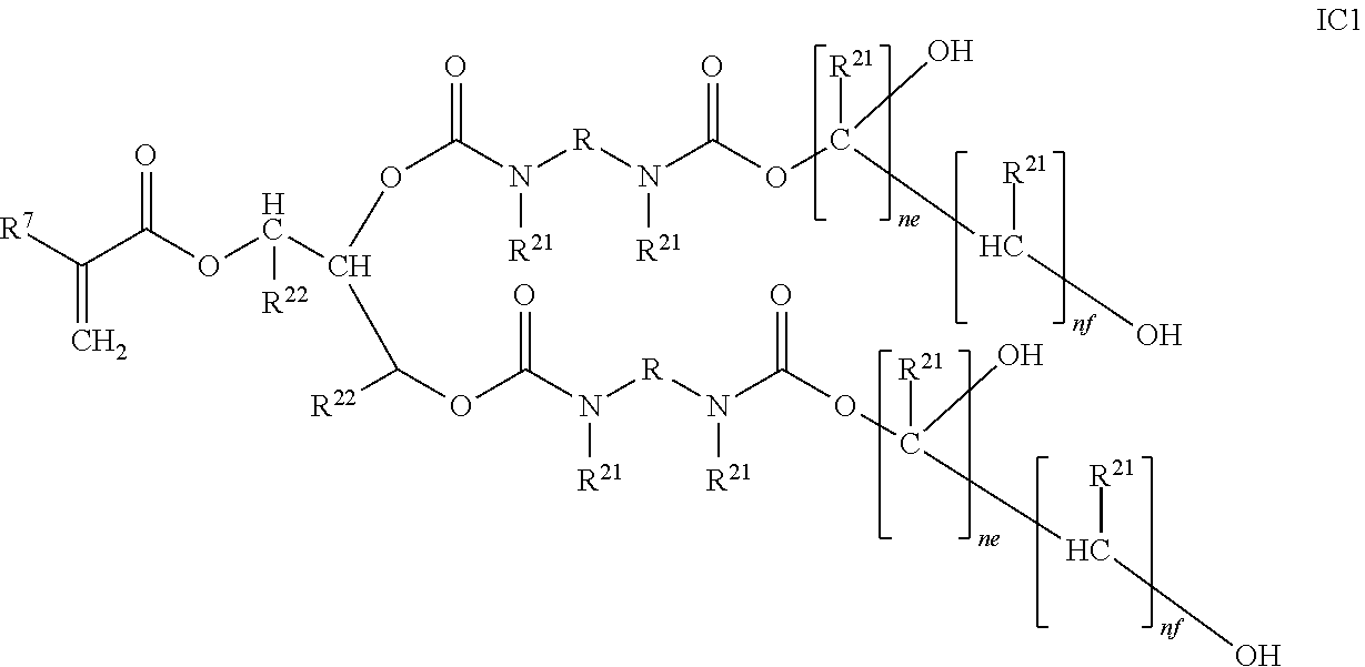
[R7]C(C(OC(C(OC(N([R]N(C(OC(O)([R21])C(O)[R21])=O)[R21])[R21])=O)C(OC(N([R]N(C(OC(O)(C(O)[R21])[R21])=O)[R21])[R21])=O)[R22])[R22])=O)=C
